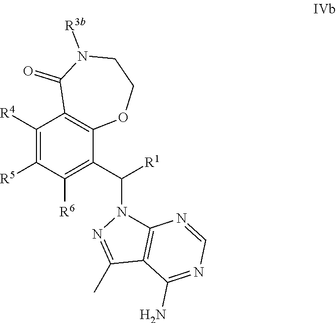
C1([R4])=C([R5])C([R6])=C(C([R1])N2C3=C(C(C)=N2)C(N)=NC=N3)C2=C1C(=O)N([R3b])CCO2
